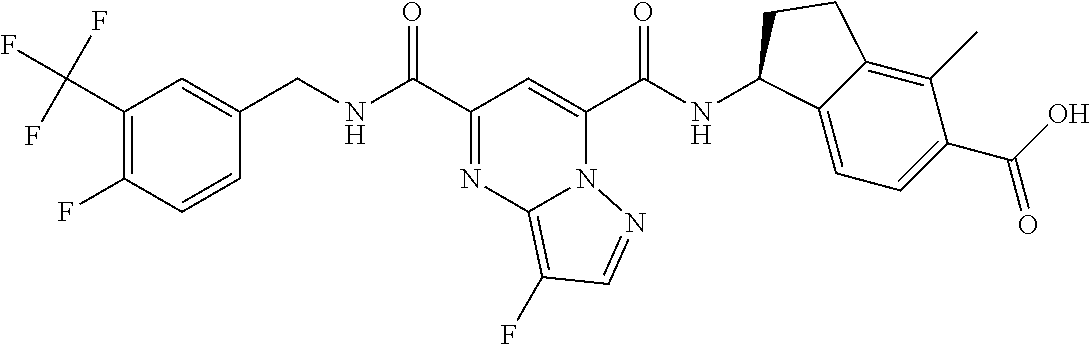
C(NC(C1=NC2=C(F)C=NN2C(C(NC2C3=CC=C(C(O)=O)C(C)=C3CC2)=O)=C1)=O)C1=CC(C(F)(F)F)=C(F)C=C1
